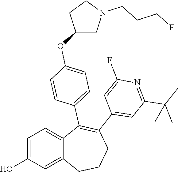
C1=C(O)C=C2C(=C1)C(C1=CC=C(OC3CN(CCCF)CC3)C=C1)=C(C1=CC(C(C)(C)C)=NC(F)=C1)CCC2
